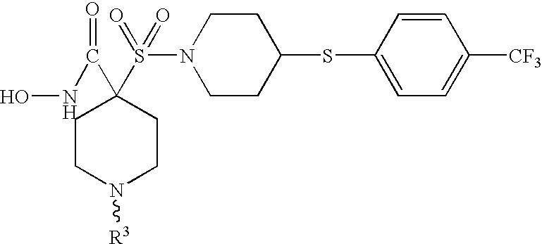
ONC(=O)C1(S(N2CCC(SC3=CC=C([CF3])C=C3)CC2)(=O)=O)CCN([R3])CC1
